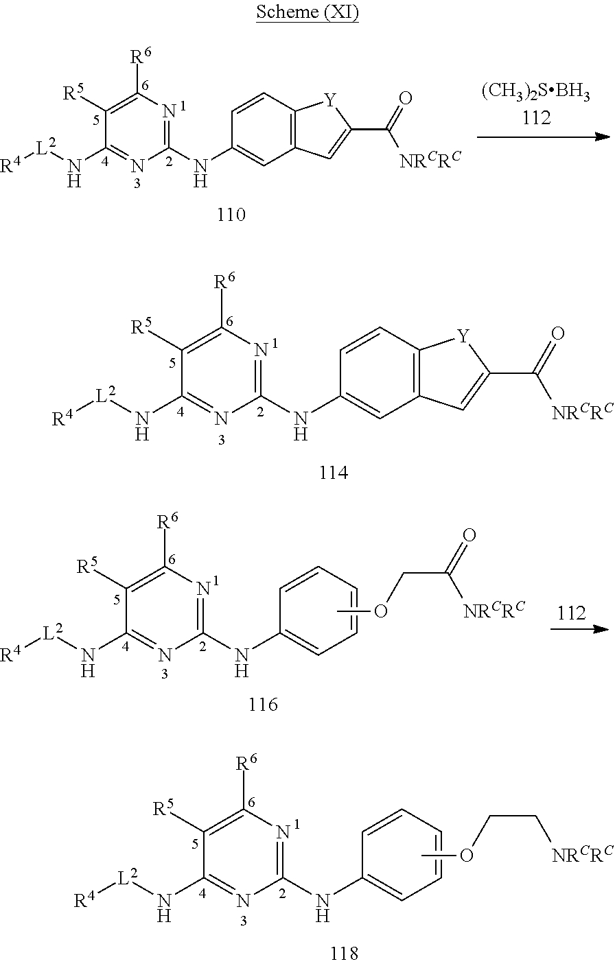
[R6]C1=C([R5])C(N[L2][R4])=NC(NC2=CC=CC=C2)=N1.COCC[NRCRC].[R6]C1=C([R5])C(N[L2][R4])=NC(NC2=CC3=C(C=C2)[Y]C(C([NRCRC])=O)=C3)=N1.[R6]C1=C([R5])C(N[L2][R4])=NC(NC2=CC=CC=C2)=N1.COCC([NRCRC])=O.[R6]C1=C([R5])C(N[L2][R4])=NC(NC2=CC3=C(C=C2)[Y]C(C([NRCRC])=O)=C3)=N1
